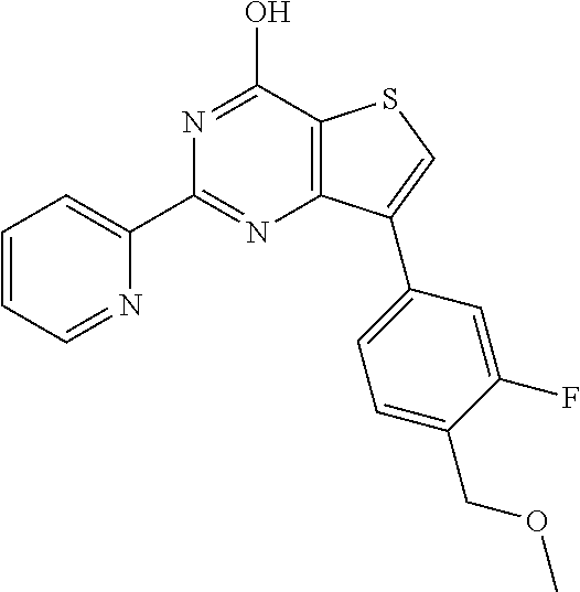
N1=C(O)C2=C(N=C1C1=CC=CC=N1)C(C1=CC=C(COC)C(F)=C1)=CS2
